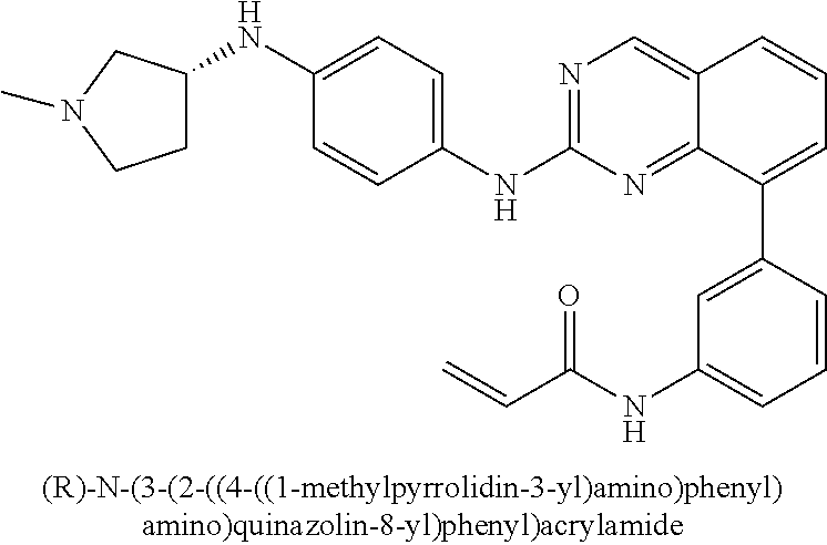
N(C1=CC=C(NC2=NC=C3C(=N2)C(C2=CC(NC(C=C)=O)=CC=C2)=CC=C3)C=C1)C1CCN(C)C1
